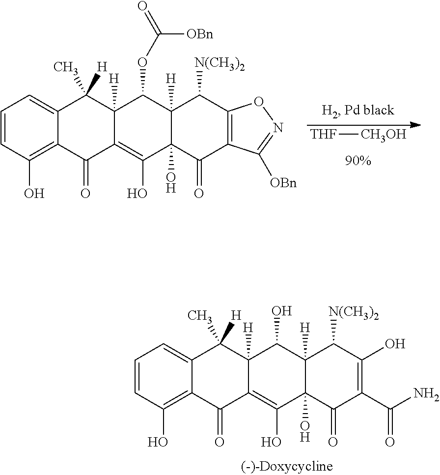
C1=CC(O)=C2C(=C1)C(C)([H])C1([H])C(=C(O)C3(O)C([H])(C1O)C([N(CH3)2])C(O)=C(C(N)=O)C3=O)C2=O.[THF][CH3OH].C1=CC(O)=C2C(=C1)C(C)([H])C1([H])C(=C(O)C3(O)C([H])(C1OC(=O)[OBn])C([N(CH3)2])C1=C(C3=O)C([OBn])=NO1)C2=O
